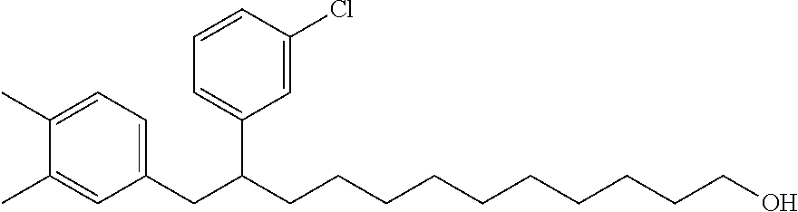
C1(C)=CC=C(CC(CCCCCCCCCCO)C2=CC=CC(Cl)=C2)C=C1C
